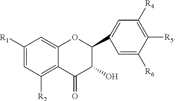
C1([R1])=CC([R2])=C2C(=C1)OC(C1=CC([R4])=C([R5])C([R6])=C1)C(O)C2=O
